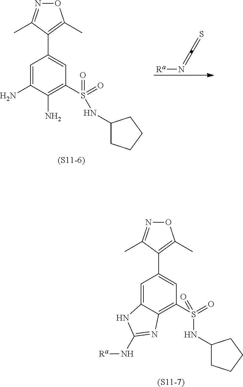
[(S11-7)].C1=C2C(=C(S(=O)(=O)NC3CCCC3)C=C1C1=C(C)ON=C1C)N=C(N[Ra])N2.[Ra]N=C=S.[(S11-6)].C1=C(N)C(N)=C(S(=O)(=O)NC2CCCC2)C=C1C1=C(C)ON=C1C
